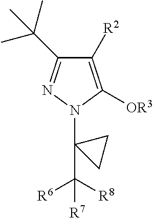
C1([R2])=C([OR3])N(C2(C([R8])([R6])[R7])CC2)N=C1C(C)(C)C
